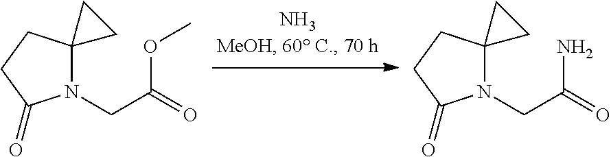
N1(CC(=O)OC)C2(CCC1=O)CC2.N1(CC(=O)N)C2(CCC1=O)CC2
